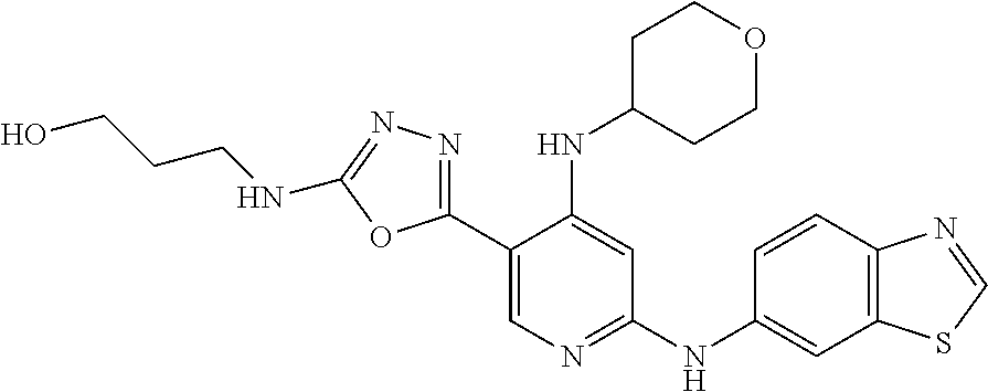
O1C(C2=CN=C(NC3=CC4=C(C=C3)N=CS4)C=C2NC2CCOCC2)=NN=C1NCCCO
